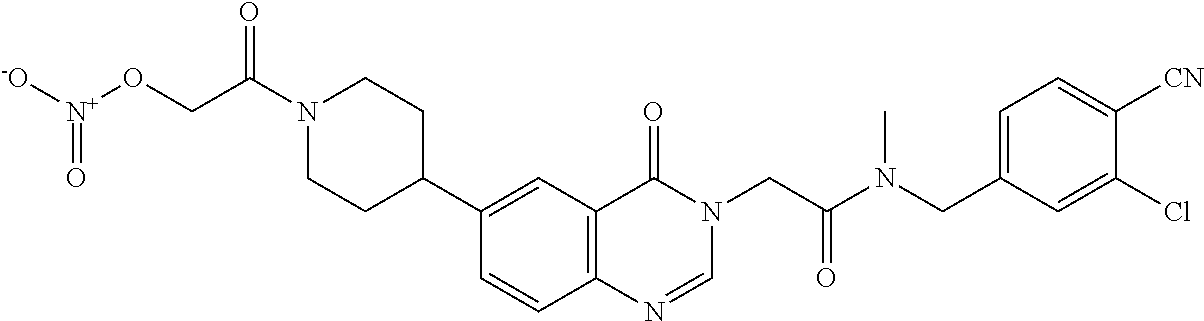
[-O][N+](OCC(N1CCC(C2=CC3=C(C=C2)N=CN(CC(N(CC2=CC=C([CN])C(Cl)=C2)C)=O)C3=O)CC1)=O)=O
